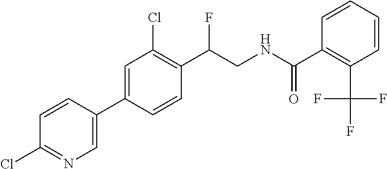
C(C1=C(Cl)C=C(C2=CN=C(Cl)C=C2)C=C1)(F)CNC(C1=C(C(F)(F)F)C=CC=C1)=O
